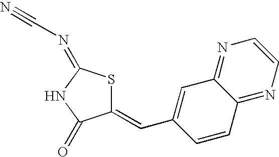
C1(=CC2=CC3=NC=CN=C3C=C2)SC(=NC#N)NC1=O
